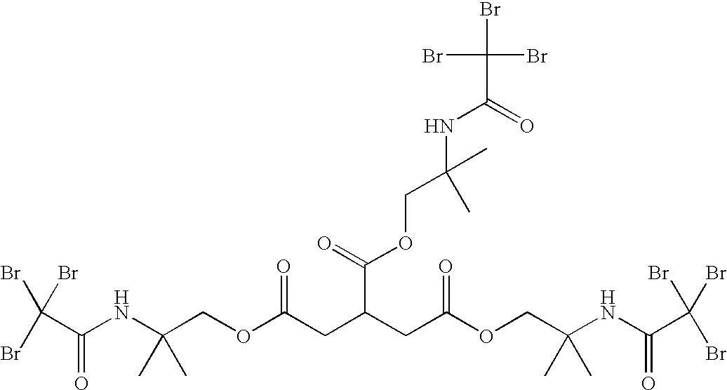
BrC(Br)(Br)C(NC(COC(CC(CC(OCC(NC(C(Br)(Br)Br)=O)(C)C)=O)C(=O)OCC(C)(C)NC(=O)C(Br)(Br)Br)=O)(C)C)=O
